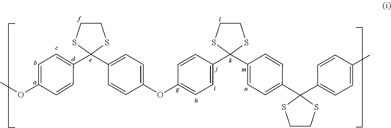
C1=CC(C)=CC=C1C1(C2=CC=C(C3(C4=CC=C(OC5=CC=C(C6(C7=CC=C(OC)C=C7)SCCS6)C=C5)C=C4)SCCS3)C=C2)SCCS1
